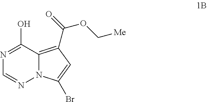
N1=C(O)C2=C(C(OC[Me])=O)C=C(Br)N2N=C1
